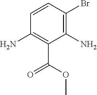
C1(N)=C(Br)C=CC(N)=C1C(=O)OC
